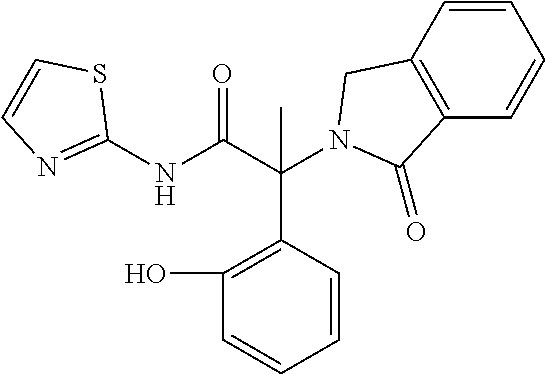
C1(NC(C(C2=C(O)C=CC=C2)(N2CC3=C(C=CC=C3)C2=O)C)=O)=NC=CS1
